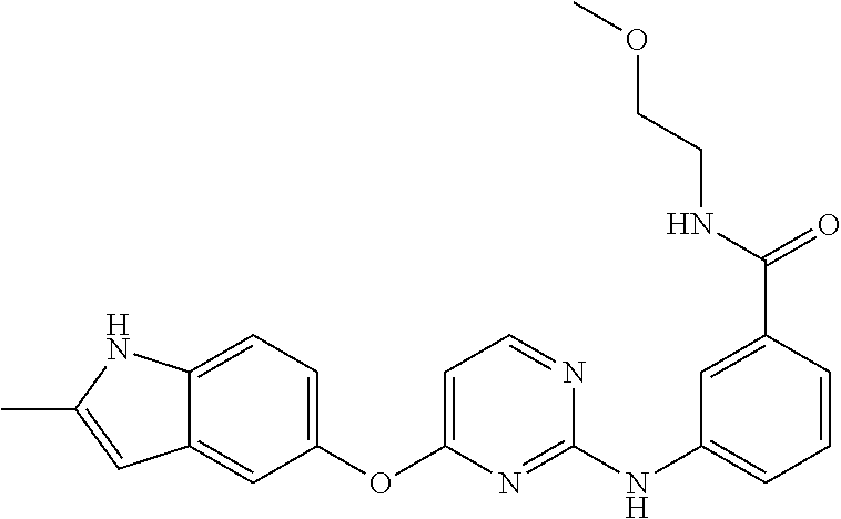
C12=CC=C(OC3=CC=NC(NC4=CC=CC(C(NCCOC)=O)=C4)=N3)C=C1C=C(C)N2
